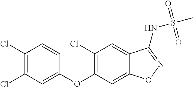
O(C1=C(Cl)C=C2C(=C1)ON=C2NS(C)(=O)=O)C1=CC(Cl)=C(Cl)C=C1
